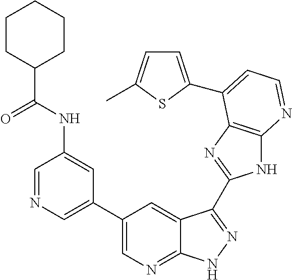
C1=NC=C(C2=CN=C3C(=C2)C(C2=NC4=C(N2)N=CC=C4C2=CC=C(C)S2)=NN3)C=C1NC(C1CCCCC1)=O
